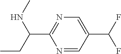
N1=CC(C(F)F)=CN=C1C(CC)NC
